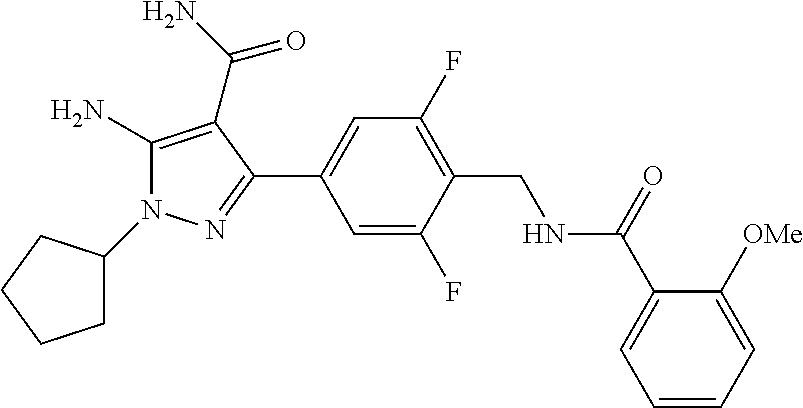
C1(F)=CC(C2=NN(C3CCCC3)C(N)=C2C(=O)N)=CC(F)=C1CNC(C1=CC=CC=C1[OMe])=O
